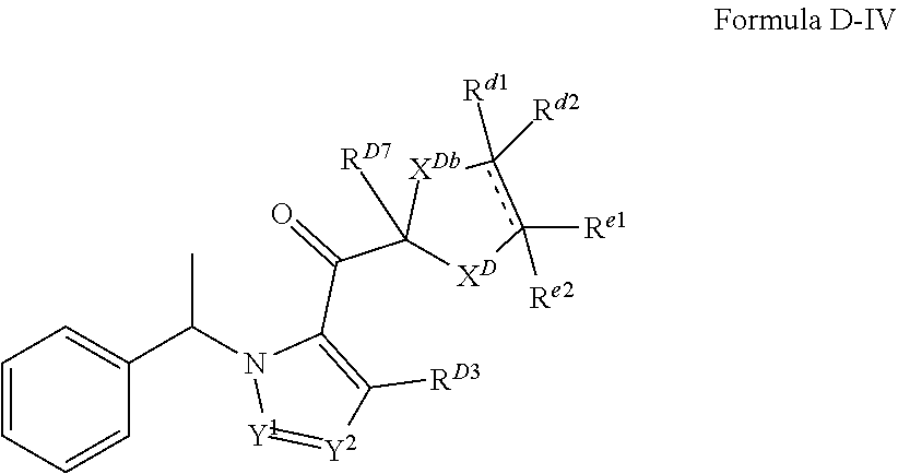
C1=CC=CC(C(N2[Y1]=[Y2]C([RD3])=C2C(=O)C2([RD7])[XD]c([Re2])([Re1])c([Rd2])([Rd1])[XDb]2)C)=C1
